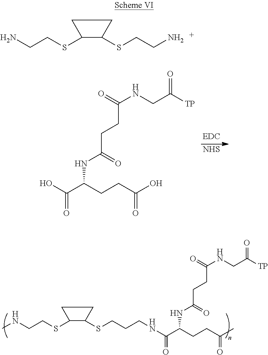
C(NCC([TP])=O)(CCC(NC(CCC(C)=O)C(NCCCSC1CCCC1SCCNC)=O)=O)=O.[NHS].C(NCC([TP])=O)(CCC(NC(CCC(O)=O)C(O)=O)=O)=O.NCCSC1CCCC1SCCN
